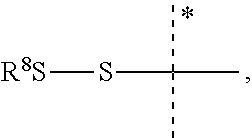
C(C)(S[R8S])(C)C
